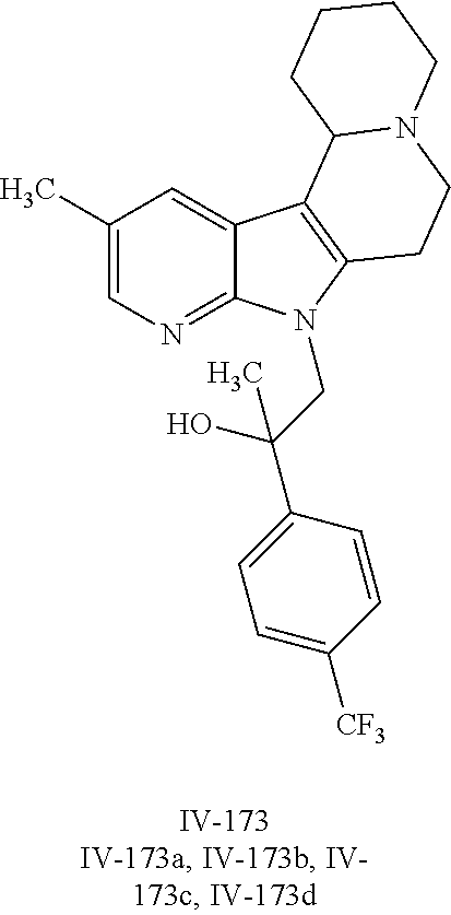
C1(C)=CN=C2C(=C1)C1=C(N2CC(C2=CC=C([CF3])C=C2)(O)C)CCN2C1CCCC2
